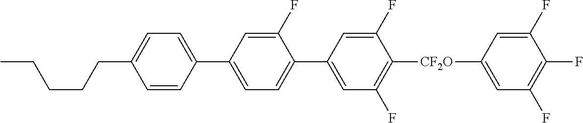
C1(F)=CC(C2=CC=C(CCCCC)C=C2)=CC=C1C1=CC(F)=C([CF2O]C2=CC(F)=C(F)C(F)=C2)C(F)=C1
